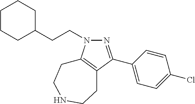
N1=C(C2=CC=C(Cl)C=C2)C2=C(N1CCC1CCCCC1)CCNCC2
